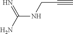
N(C(=N)N)CC#C
